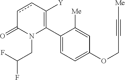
C1(C2=C([Y])ccC(=O)N2CC(F)F)=CC=C(OCC#C[Me])C=C1[Me]
